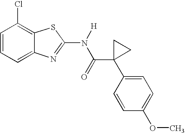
C1=CC=C2C(=C1Cl)SC(N(C(C1(C3=CC=C(OC)C=C3)CC1)=O)[H])=N2
